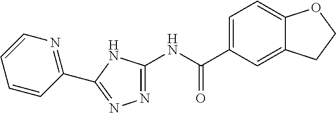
N1=C(NC(C2=CC=C3C(=C2)CCO3)=O)NC(C2=NC=CC=C2)=N1
